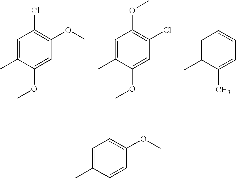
C1=C(C)C(OC)=CC(OC)=C1Cl.C1=C(C)C(OC)=CC(Cl)=C1OC.C1=C(C)C(C)=CC=C1.C1=C(C)C=CC(OC)=C1
